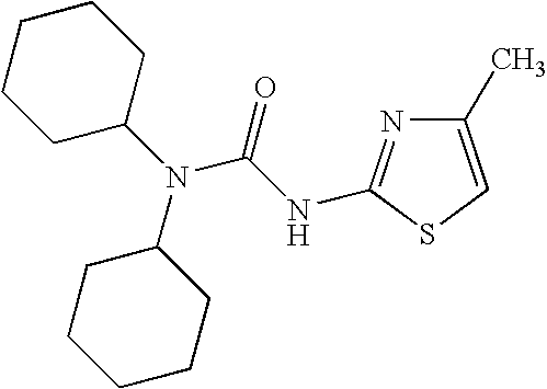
N(C1CCCCC1)(C1CCCCC1)C(NC1=NC(C)=CS1)=O
